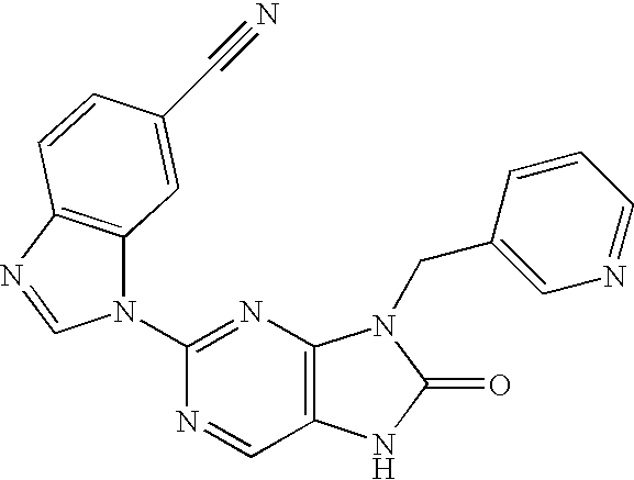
C12=C(N=C(N3C4=C(N=C3)C=CC(C#N)=C4)N=C1)N(CC1=CN=CC=C1)C(=O)N2
